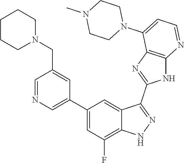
C1=NC=C(C2=CC(F)=C3C(=C2)C(C2=NC4=C(N2)N=CC=C4N2CCN(C)CC2)=NN3)C=C1CN1CCCCC1
